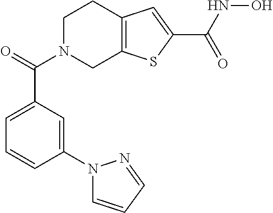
C1N(C(=O)C2=CC=CC(N3C=CC=N3)=C2)CC2=C(C1)C=C(C(NO)=O)S2
